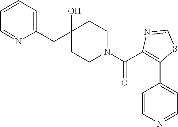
C1(CC2(O)CCN(C(=O)C3=C(C4=CC=NC=C4)SC=N3)CC2)=CC=CC=N1
